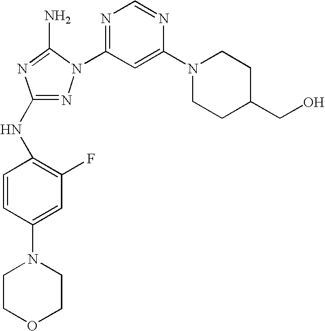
N1=C(NC2=C(F)C=C(N3CCOCC3)C=C2)N=C(N)N1C1=NC=NC(N2CCC(CO)CC2)=C1
